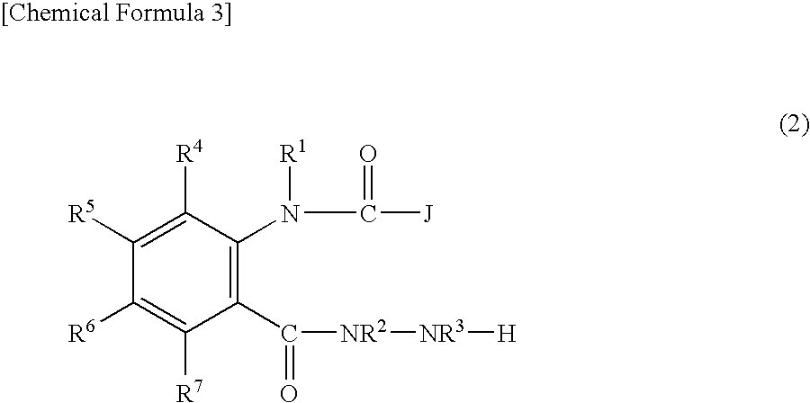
C1([R5])=C([R4])C(N(C([J])=O)[R1])=C(C([NR2][NR3][H])=O)C([R7])=C1[R6]
